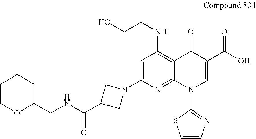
O1C(CNC(C2CN(C3=CC(NCCO)=C4C(=N3)N(C3=NC=CS3)C=C(C(=O)O)C4=O)C2)=O)CCCC1
